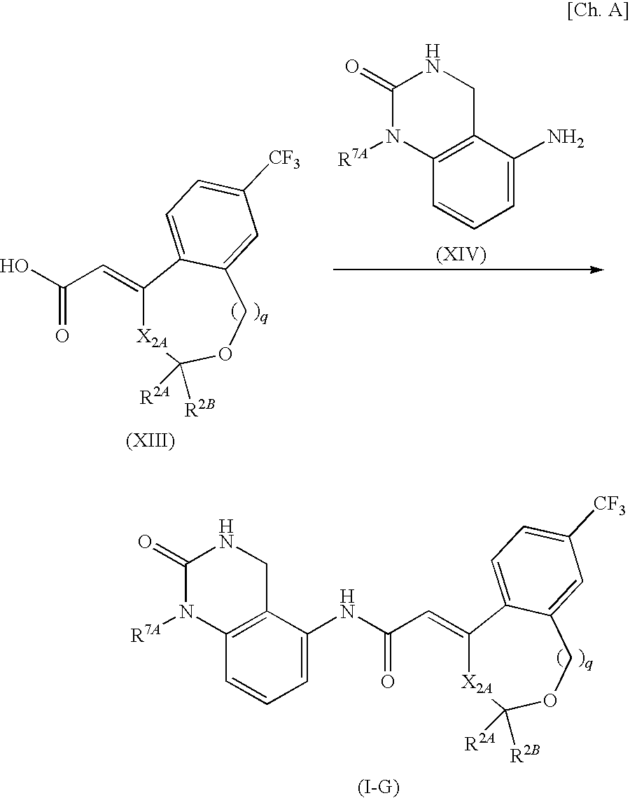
N(C(C=C1[X2A]C([R2A])([R2B])OCC2=CC([CF3])=CC=C12)=O)C1=CC=CC2=C1CNC(=O)N2[R7A].OC(C=C1[X2A]C([R2A])([R2B])OCC2=CC([CF3])=CC=C12)=O.C1=C(N)C2=C(C=C1)N([R7A])C(=O)NC2
